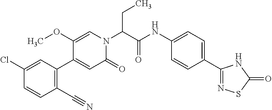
C1(Cl)=CC(C2=CC(=O)N(C(CC)C(=O)NC3=CC=C(C4=NSC(=O)N4)C=C3)C=C2OC)=C(C#N)C=C1
